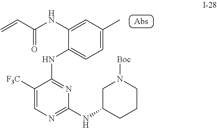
C1=C(C)C=C(NC(C=C)=O)C(NC2=NC(NC3CN([Boc])CCC3)=NC=C2[F3C])=C1
